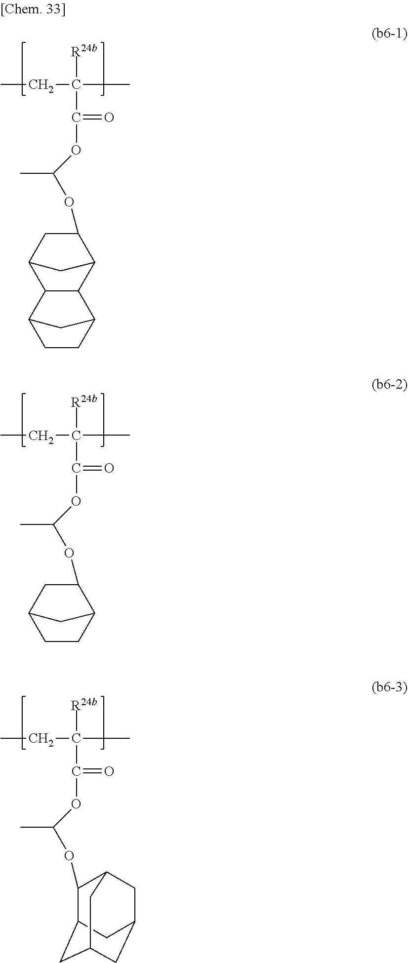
CCC([R24b])(C)C(=O)OC(C)OC1CC2C3C(C1C2)C1CCC3C1.CCC([R24b])(C)C(=O)OC(C)OC1CC2CCC1C2.CCC([R24b])(C)C(=O)OC(C)OC1C2CC3CC(CC1C3)C2
